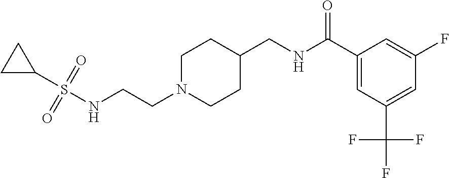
C(CN1CCC(CNC(C2=CC(C(F)(F)F)=CC(F)=C2)=O)CC1)NS(C1CC1)(=O)=O
